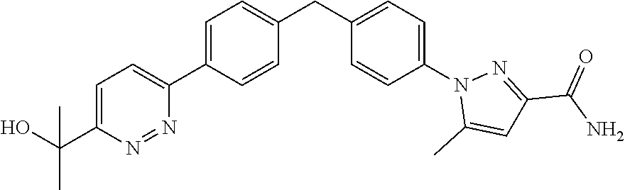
C1=C(C(O)(C)C)N=NC(C2=CC=C(CC3=CC=C(N4C(C)=CC(C(N)=O)=N4)C=C3)C=C2)=C1
